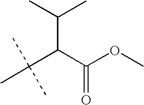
C(C(C(OC)=O)C(C)C)(C)(C)C
